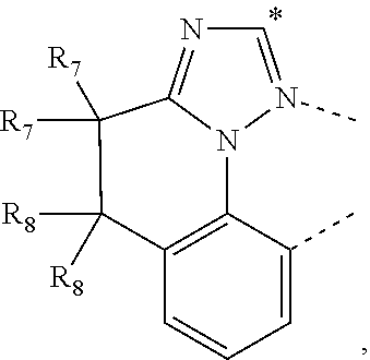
C1=CC=C(C)C2=C1C([R8])([R8])C([R7])([R7])C1=NC=N(C)N21
